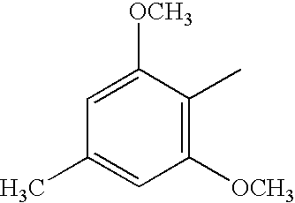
C1=C([OCH3])C(C)=C([OCH3])C=C1C
